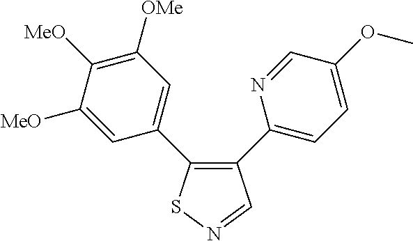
C1([MeO])=CC(C2=C(C3=CC=C(OC)C=N3)C=NS2)=CC([OMe])=C1[MeO]
